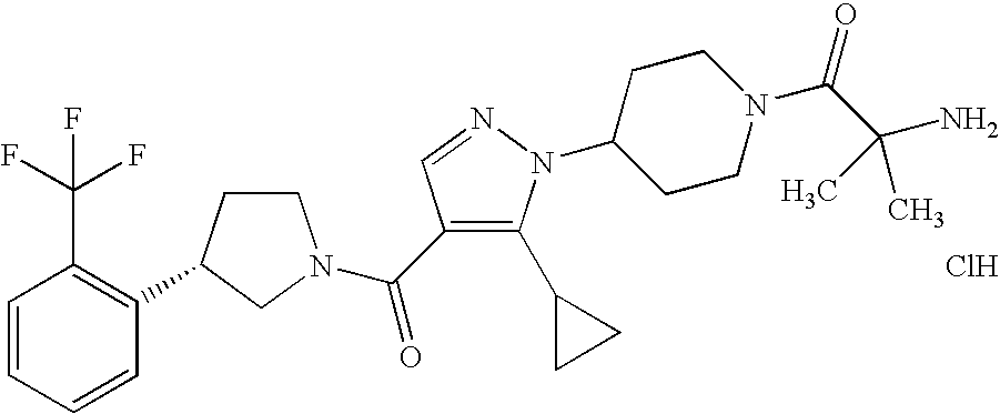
C1CC(C2=C(C(F)(F)F)C=CC=C2)CN1C(=O)C1=C(C2CC2)N(C2CCN(C(=O)C(N)(C)C)CC2)N=C1.Cl
